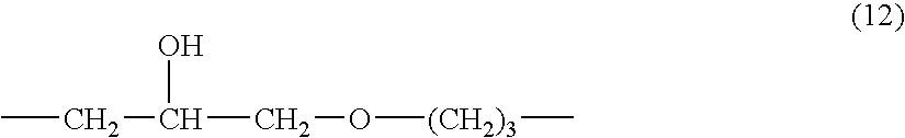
CCC(O)CO[(CH2)3]C
